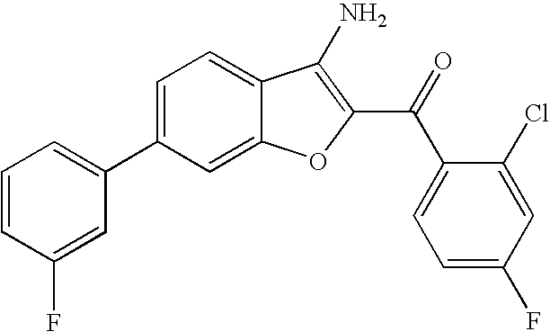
C1=CC(F)=CC(C2=CC=C3C(=C2)OC(C(C2=CC=C(F)C=C2Cl)=O)=C3N)=C1
